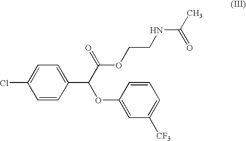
C1=CC(C(C(=O)OCCNC(=O)C)OC2=CC([CF3])=CC=C2)=CC=C1Cl
